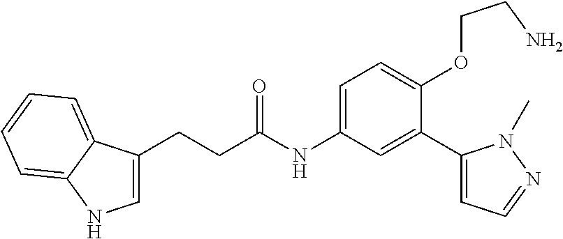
C(C(=O)NC1=CC=C(OCCN)C(C2=CC=NN2C)=C1)CC1=CNC2=CC=CC=C12
